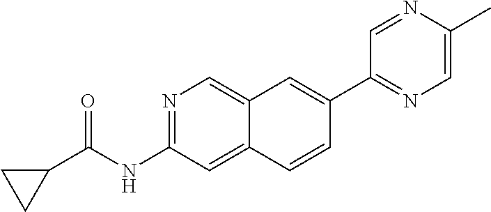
C1(C2=CC3=CN=C(NC(=O)C4CC4)C=C3C=C2)=NC=C(C)N=C1
